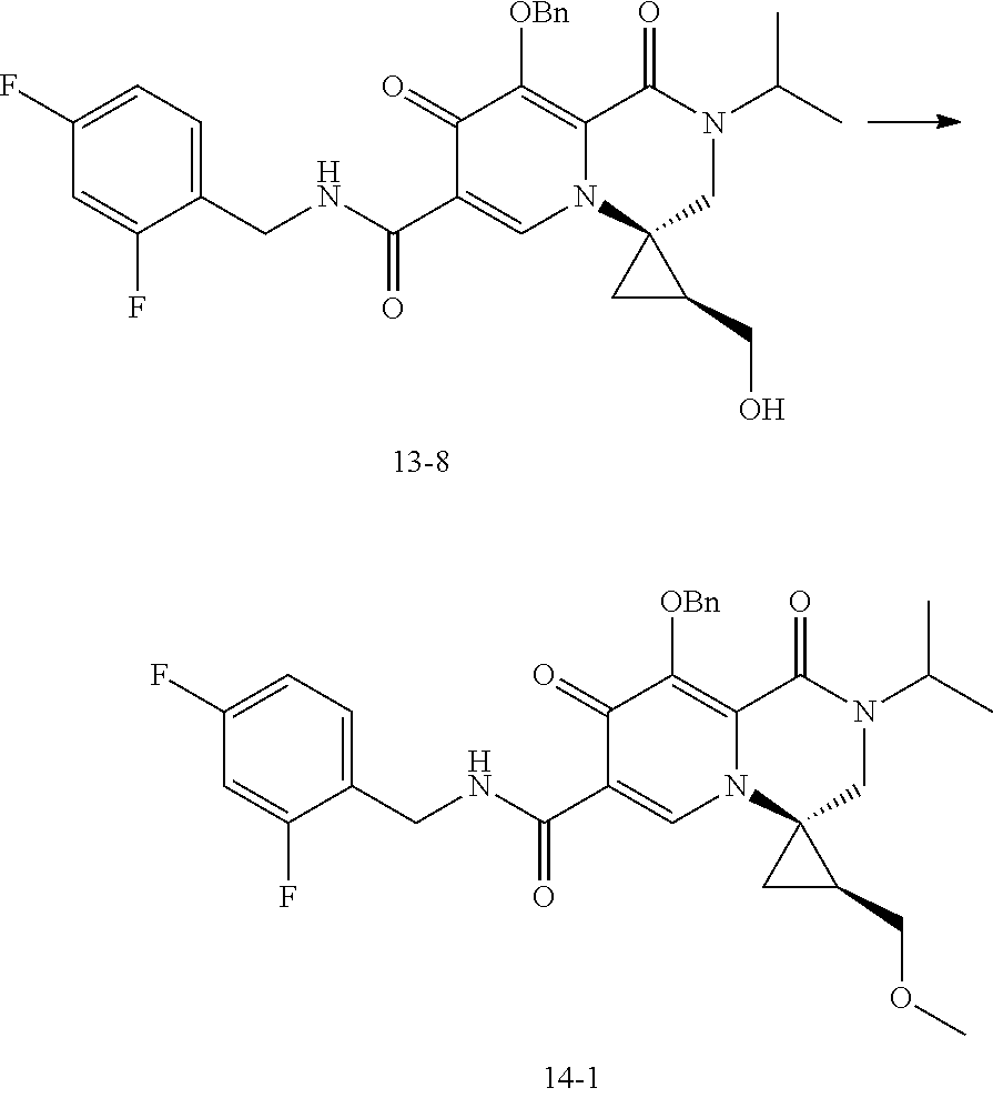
C1(F)=CC=C(CNC(C2=CN3C(=C([OBn])C2=O)C(=O)N(C(C)C)CC32CC2CO)=O)C(F)=C1.C1(F)=CC=C(CNC(C2=CN3C(=C([OBn])C2=O)C(=O)N(C(C)C)CC32CC2COC)=O)C(F)=C1
